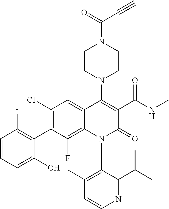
C1=CN=C(C(C)C)C(N2C(=O)C(C(NC)=O)=C(N3CCN(C(C#C)=O)CC3)C3=CC(Cl)=C(C4=C(F)C=CC=C4O)C(F)=C23)=C1C
